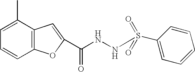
N(NC(=O)C1=CC2=C(C=CC=C2C)O1)S(C1=CC=CC=C1)(=O)=O
